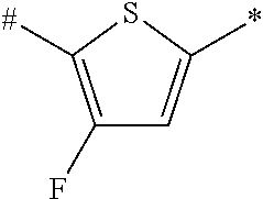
C1(F)=C([#])SC(*)=C1
